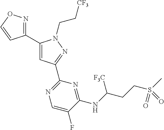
C1(C2=NOC=C2)=CC(C2=NC=C(F)C(NC(CCS(C)(=O)=O)[F3C])=N2)=NN1CC[CF3]
